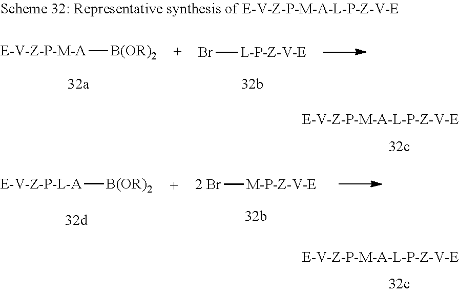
[E-V-Z-P-M-A][B(OR)2].Br[L-P-Z-V-E].[E-V-Z-P-L-A][B(OR)2].[2 Br][M-P-Z-V-E]
